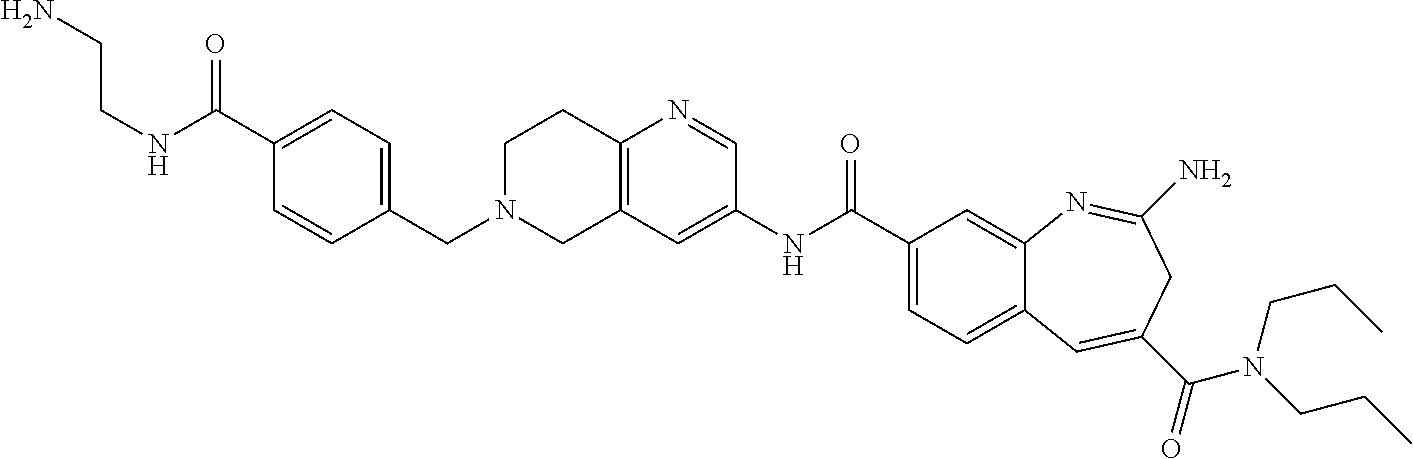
C1=C(CN2CC3=C(N=CC(NC(C4=CC=C5C(=C4)N=C(N)CC(C(=O)N(CCC)CCC)=C5)=O)=C3)CC2)C=CC(C(=O)NCCN)=C1
